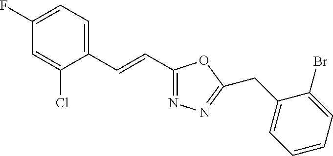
C1(F)=CC=C(C=CC2=NN=C(CC3=CC=CC=C3Br)O2)C(Cl)=C1
